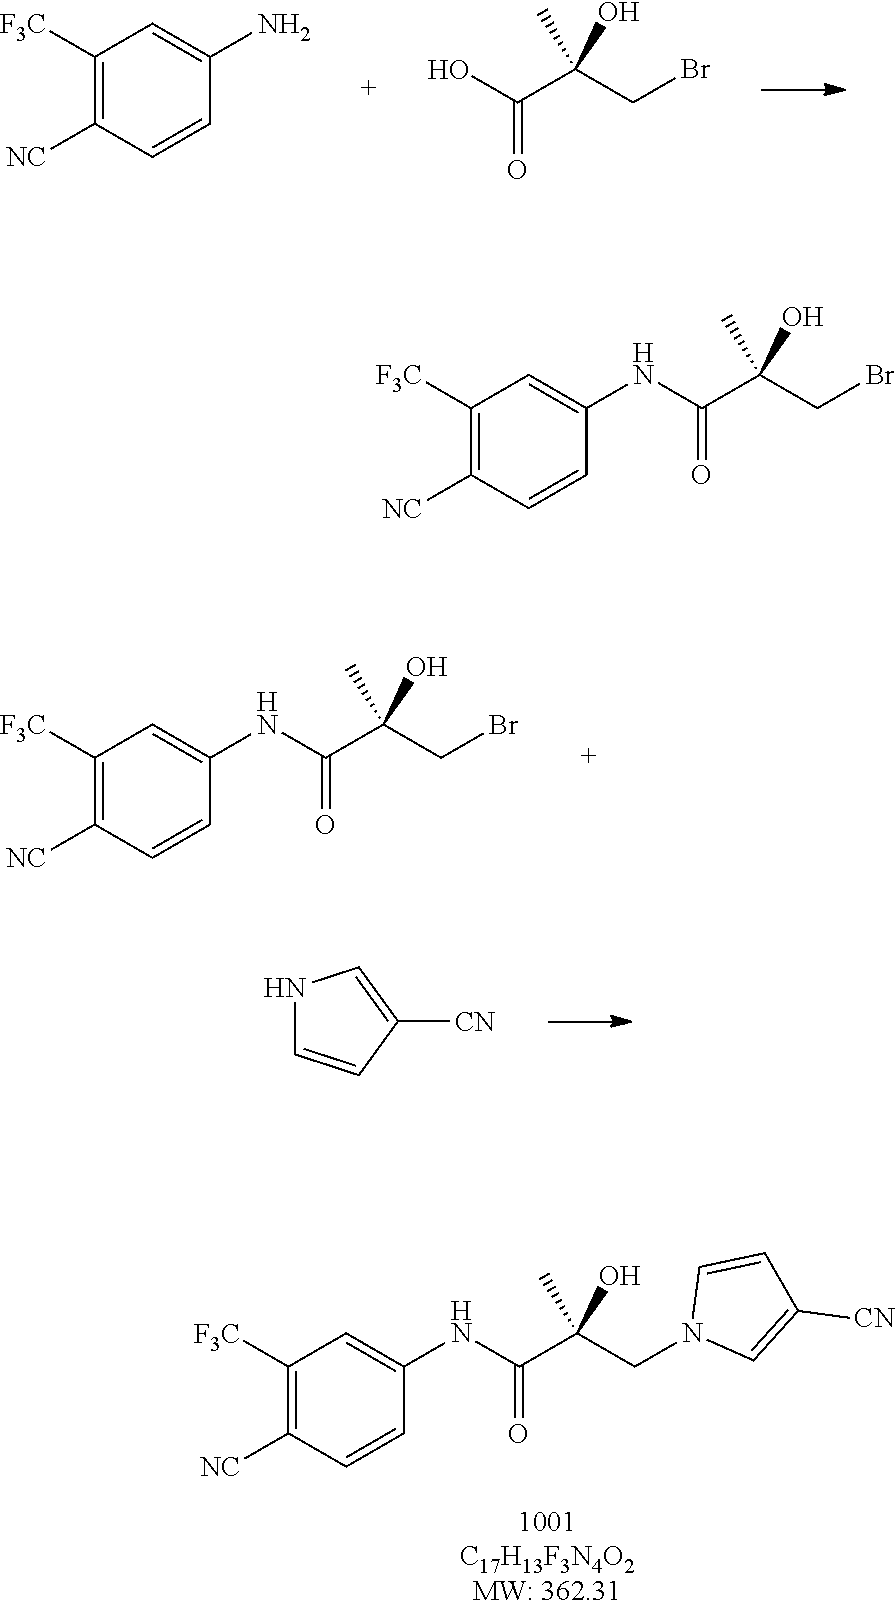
C1([F3C])=C([NC])C=CC(N)=C1.OC(C(CBr)(C)O)=O.C1([F3C])=C([NC])C=CC(NC(C(CBr)(C)O)=O)=C1.C1=CC([CN])=CN1.C1([F3C])=C([NC])C=CC(NC(C(CN2C=C([CN])C=C2)(C)O)=O)=C1.C1([F3C])=C([NC])C=CC(NC(C(CBr)(C)O)=O)=C1
